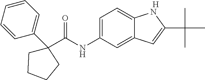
[H].C1(C(NC2=CC=C3C(=C2)C=C(C(C)(C)C)N3)=O)(C2=CC=CC=C2)CCCC1
